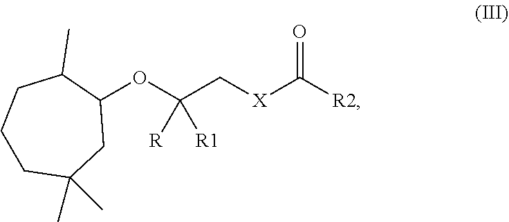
C1(OC(C[X]C([R2])=O)([R])[R1])C(C)CCCC(C)(C)C1
